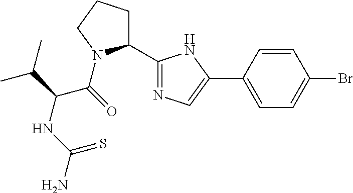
C1(C2=NC=C(C3=CC=C(Br)C=C3)N2)CCCN1C(C(NC(=S)N)C(C)C)=O
